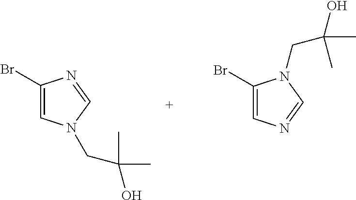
C1(Br)=CN(CC(C)(C)O)C=N1.C1(Br)=CN=CN1CC(O)(C)C
